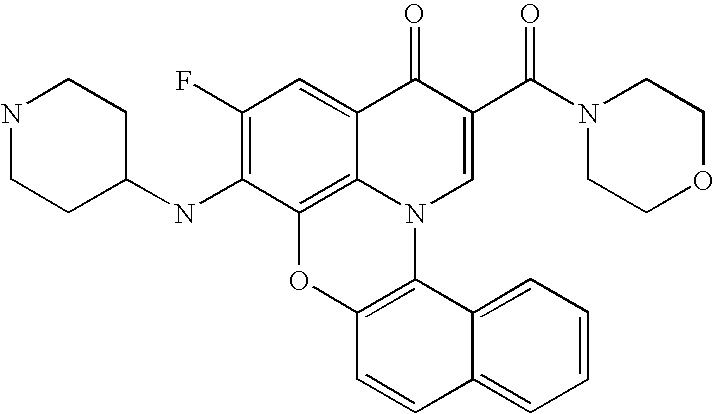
C1(F)=C(NC2CCNCC2)C2=C3C(=C1)C(=O)C(C(N1CCOCC1)=O)=CN3C1=C(O2)C=CC2=CC=CC=C12
